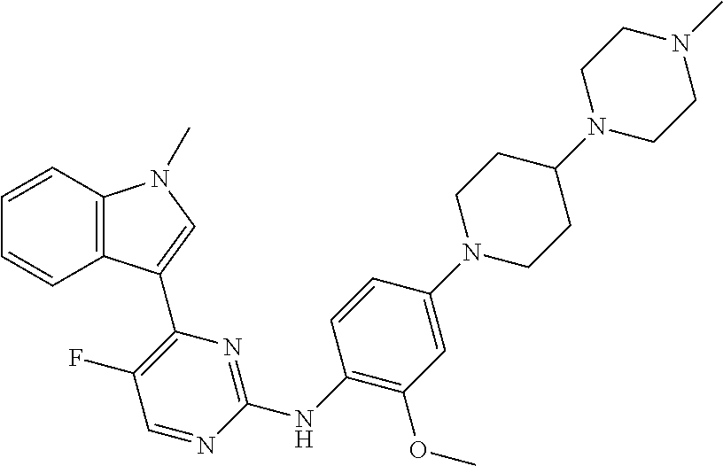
C12=C(C(C3=C(F)C=NC(NC4=C(OC)C=C(N5CCC(N6CCN(C)CC6)CC5)C=C4)=N3)=CN1C)C=CC=C2
